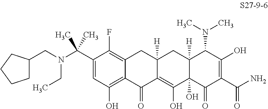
C1(C(C)(C)N(CC2CCCC2)CC)=CC(O)=C2C(=C1F)CC1([H])C(=C(O)C3(O)C([H])(C1)C(N(C)C)C(O)=C(C(N)=O)C3=O)C2=O
